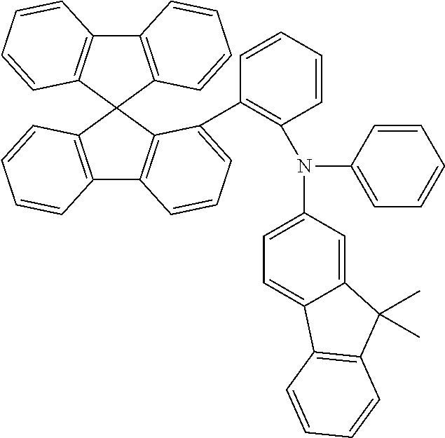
C12=C(C3(C4=C1C=CC=C4C1=C(N(C4=CC=CC=C4)C4=CC=C5C(=C4)C(C)(C)C4=C5C=CC=C4)C=CC=C1)C1=C(C4=C3C=CC=C4)C=CC=C1)C=CC=C2
